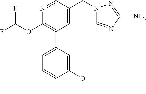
C1(OC(F)F)=C(C2=CC=CC(OC)=C2)C=C(CN2C=NC(N)=N2)C=N1
